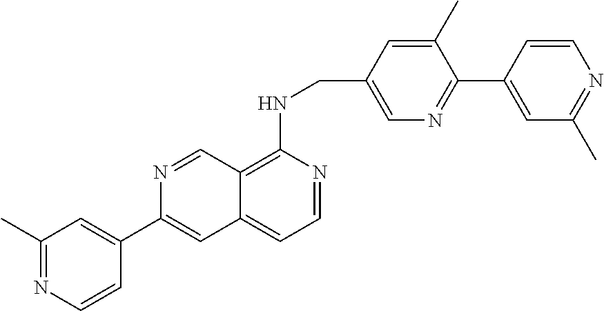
C1(C)=CC(CNC2=C3C(=CC=N2)C=C(C2=CC(C)=NC=C2)N=C3)=CN=C1C1=CC(C)=NC=C1
